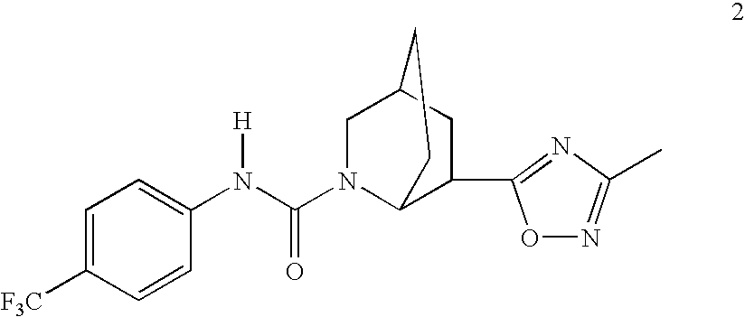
C1(N(C(N2C3C(C4=NC(C)=NO4)CC(C2)CC3)=O)[H])=CC=C([F3C])C=C1
